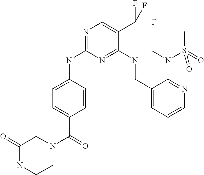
C1=C(C(N2CC(=O)NCC2)=O)C=CC(NC2=NC=C(C(F)(F)F)C(NCC3=CC=CN=C3N(C)S(C)(=O)=O)=N2)=C1
